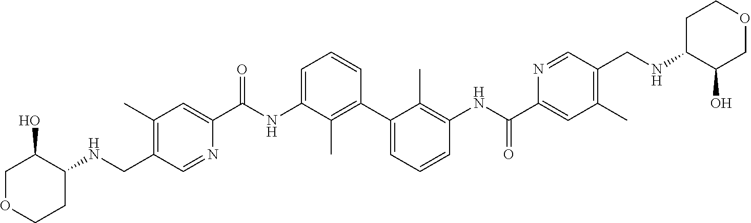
C1(C)=C(CNC2C(O)COCC2)C=NC(C(NC2=CC=CC(C3=CC=CC(NC(C4=CC(C)=C(CNC5C(O)COCC5)C=N4)=O)=C3C)=C2C)=O)=C1
